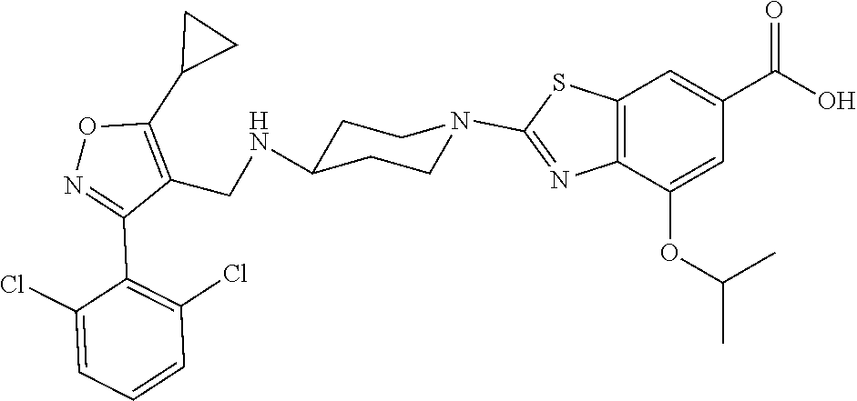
C1CC(NCC2=C(C3CC3)ON=C2C2=C(Cl)C=CC=C2Cl)CCN1C1=NC2=C(C=C(C(O)=O)C=C2OC(C)C)S1
